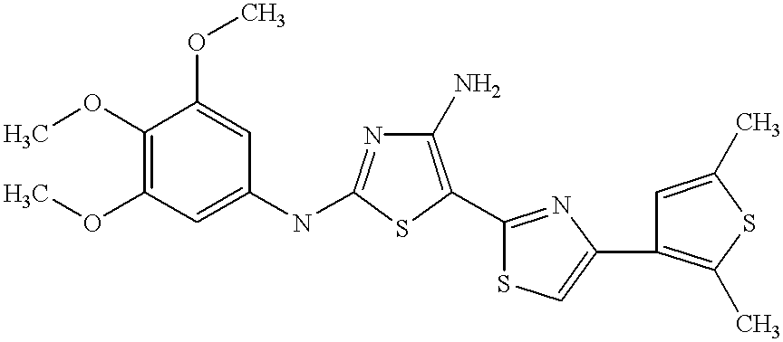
COC1=C(OC)C=C(NC2=NC(N)=C(C3=NC(C4=C(C)SC(C)=C4)=CS3)S2)C=C1OC
